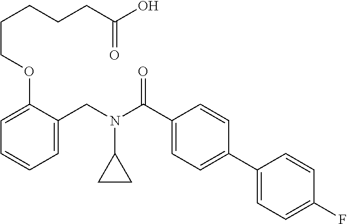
C1=C(CN(C(C2=CC=C(C3=CC=C(F)C=C3)C=C2)=O)C2CC2)C(OCCCCCC(O)=O)=CC=C1
